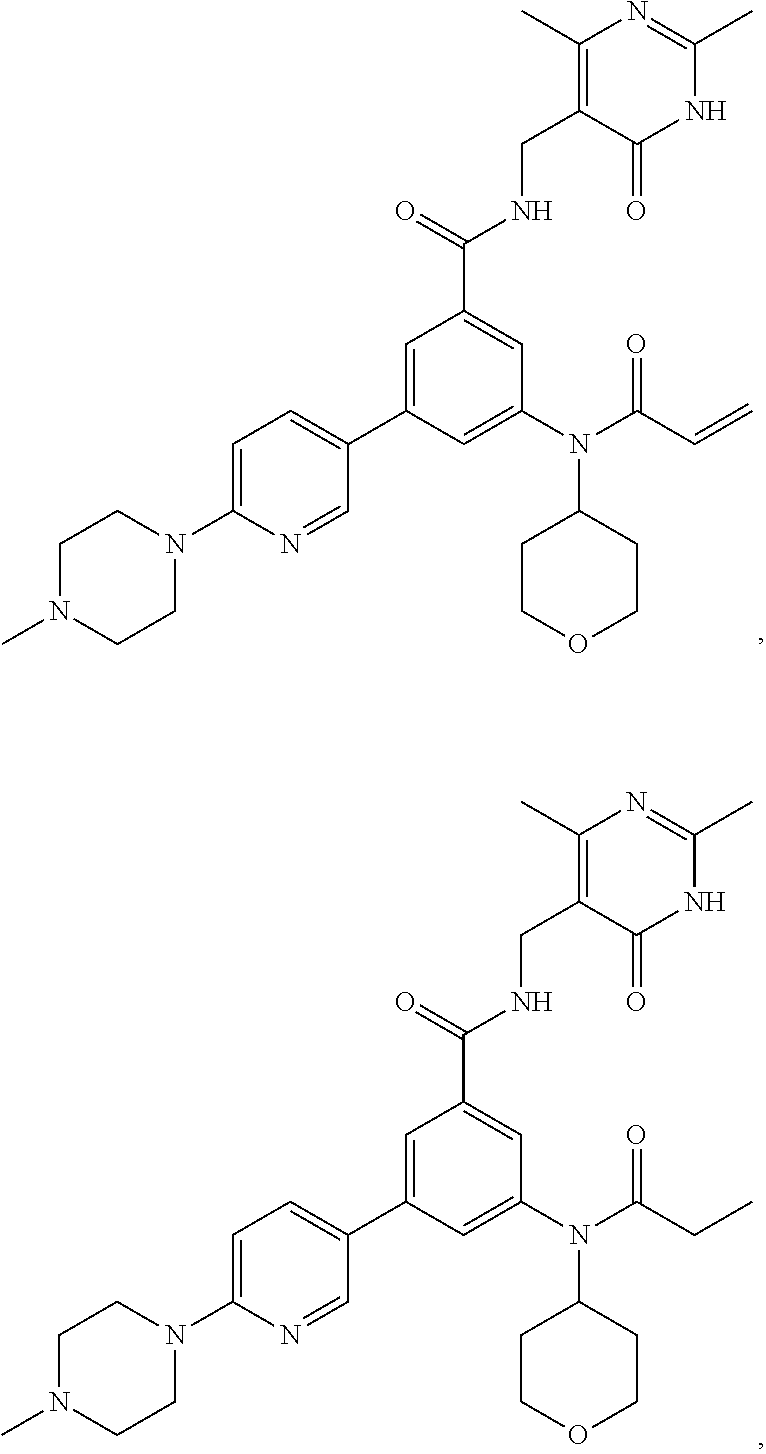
C1(N(C2=CC(C3=CC=C(N4CCN(C)CC4)N=C3)=CC(C(=O)NCC3=C(C)N=C(C)NC3=O)=C2)C(C=C)=O)CCOCC1.C1(N(C2=CC(C3=CC=C(N4CCN(C)CC4)N=C3)=CC(C(=O)NCC3=C(C)N=C(C)NC3=O)=C2)C(CC)=O)CCOCC1
